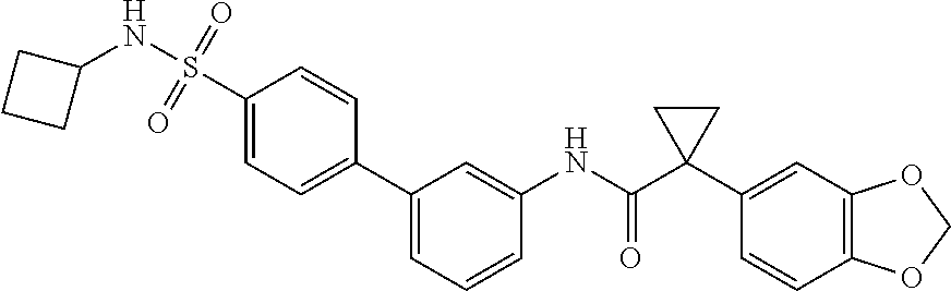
C1=CC=C(C2=CC=C(S(NC3CCC3)(=O)=O)C=C2)C=C1NC(C1(C2=CC3=C(C=C2)OCO3)CC1)=O
